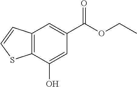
C12=C(C(O)=CC(C(OCC)=O)=C1)SC=C2
